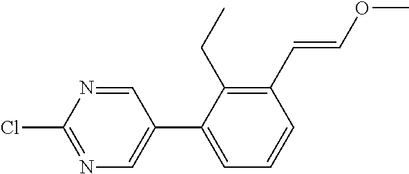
ClC1=NC=C(C2=CC=CC(C=COC)=C2CC)C=N1
